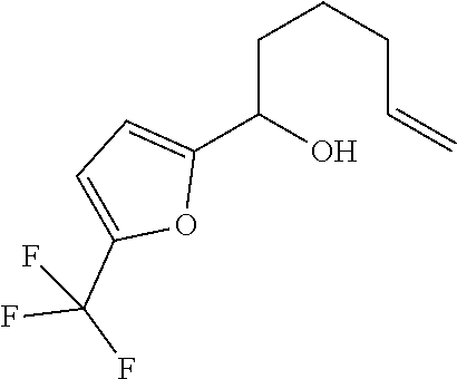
C1(C(O)CCCC=C)=CC=C(C(F)(F)F)O1
